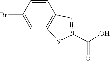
C1(Br)=CC2=C(C=C1)C=C(C(O)=O)S2
